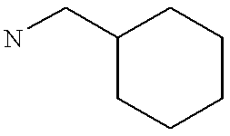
C1(CN)CCCCC1
